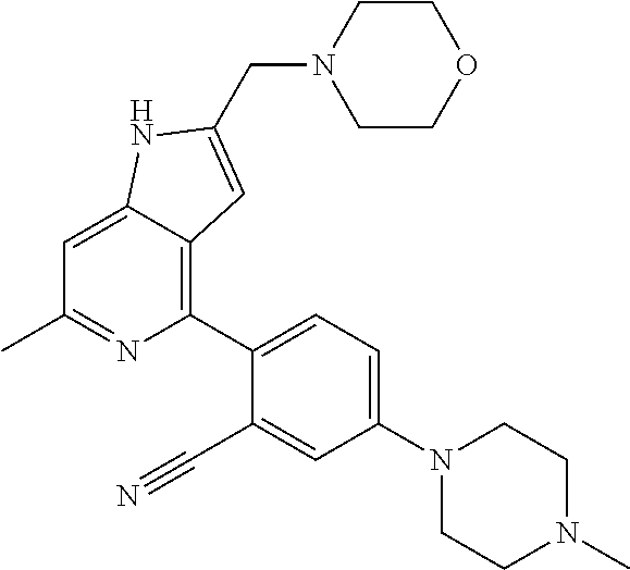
C1=C2C(=C(C3=CC=C(N4CCN(C)CC4)C=C3C#N)N=C1C)C=C(CN1CCOCC1)N2
